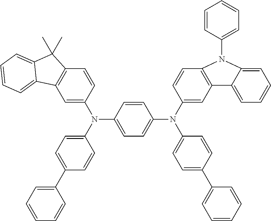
C1=C(N(C2=CC=C(C3=CC=CC=C3)C=C2)C2=CC=C(N(C3=CC4=C(C=C3)N(C3=CC=CC=C3)C3=CC=CC=C43)C3=CC=C(C4=CC=CC=C4)C=C3)C=C2)C=CC2=C1C1=CC=CC=C1C2(C)C
